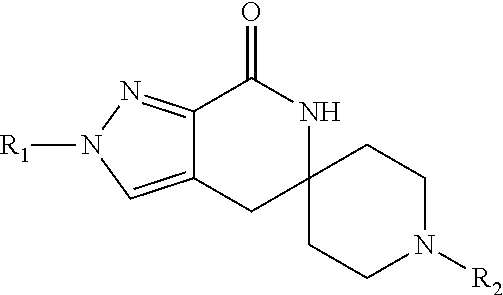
C12=CN([R1])N=C1C(=O)NC1(C2)CCN([R2])CC1
